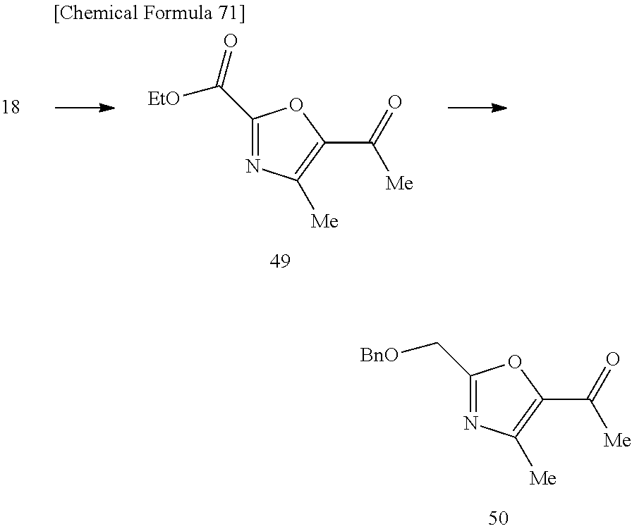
C1(C[BnO])=NC([Me])=C(C(=O)[Me])O1.C1(C(=O)[EtO])=NC([Me])=C(C(=O)[Me])O1
